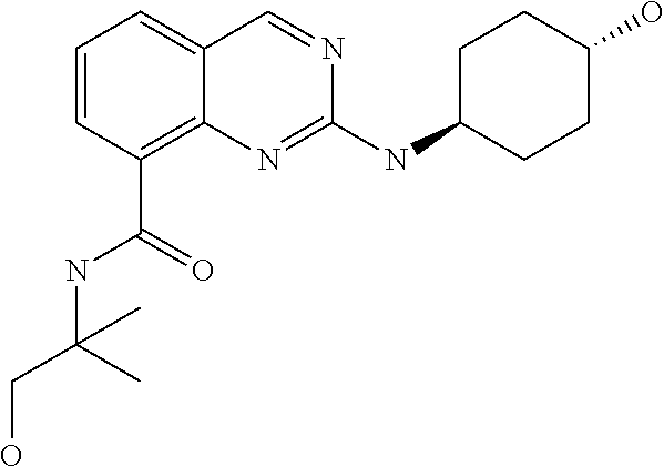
C1=CC=C2C(=C1C(=O)NC(CO)(C)C)N=C(NC1CCC(O)CC1)N=C2
